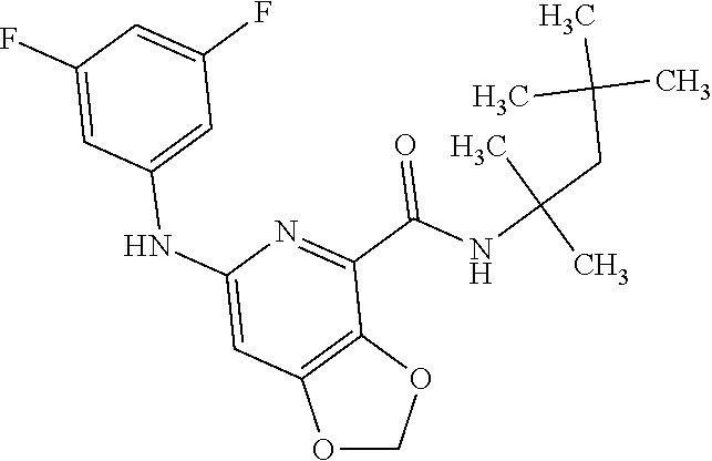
O1COC2=C1C=C(NC1=CC(F)=CC(F)=C1)N=C2C(NC(CC(C)(C)C)(C)C)=O
